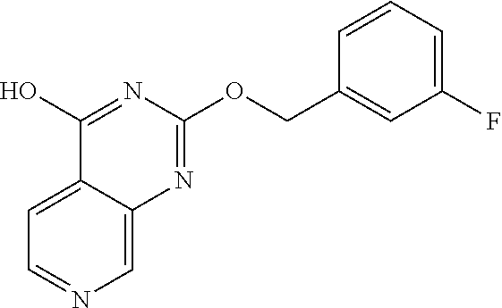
C1=C2C(=CC=N1)C(O)=NC(OCC1=CC(F)=CC=C1)=N2
